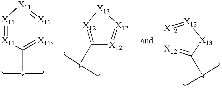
[X11]1=[X11]C(C)=[X11][X11]=[X11]1.C1(C)=[X12][X13][X12]=[X12]1.[X12]1=[X12][X13]C(C)=[X12]1
